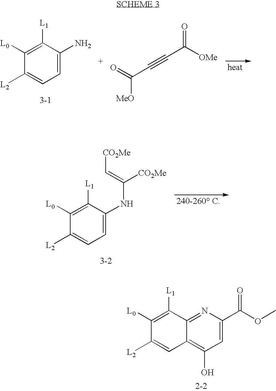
C1([L0])=C([L1])C(N)=CC=C1[L2].O=C(C#CC([OMe])=O)[MeO].C1([L0])=C([L1])C(NC([CO2Me])=C[CO2Me])=CC=C1[L2].C1([L0])=C([L1])C2=NC(C(OC)=O)=CC(O)=C2C=C1[L2]
